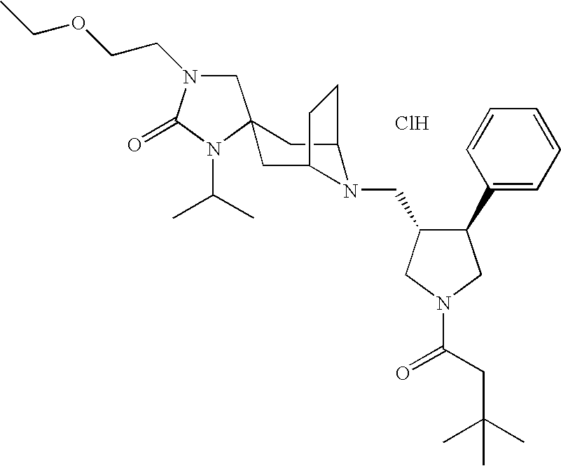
Cl.C1N(CCOCC)C(=O)N(C(C)C)C12CC1N(CC3C(C4=CC=CC=C4)CN(C(=O)CC(C)(C)C)C3)C(C2)CC1
